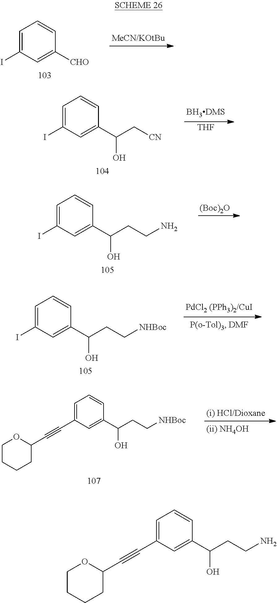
C1=C(C#CC2OCCCC2)C=C(C(CCN)O)C=C1.C1=C(I)C=C([CHO])C=C1.C1=C(I)C=C(C(C[CN])O)C=C1.[THF].C1=C(I)C=C(C(CCN)O)C=C1.[(Boc)2O].C1=C(I)C=C(C(CC[NHBoc])O)C=C1.C1=C(C#CC2OCCCC2)C=C(C(CC[NHBoc])O)C=C1
